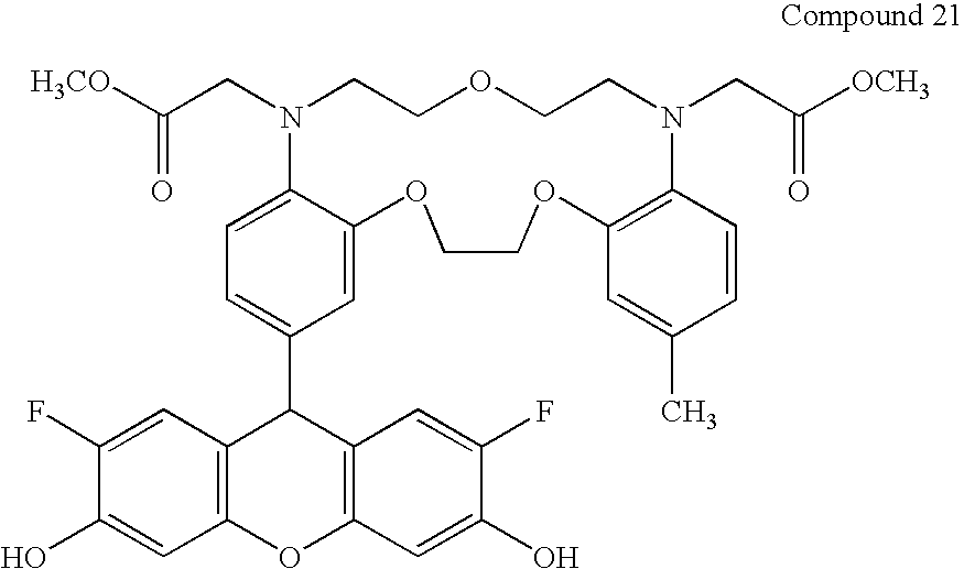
C(CN1CCOCCN(CC([OCH3])=O)C2=C(C=C(C)C=C2)OCCOC2=CC(C3C4=C(OC5=C3C=C(F)C(O)=C5)C=C(O)C(F)=C4)=CC=C12)([H3CO])=O
